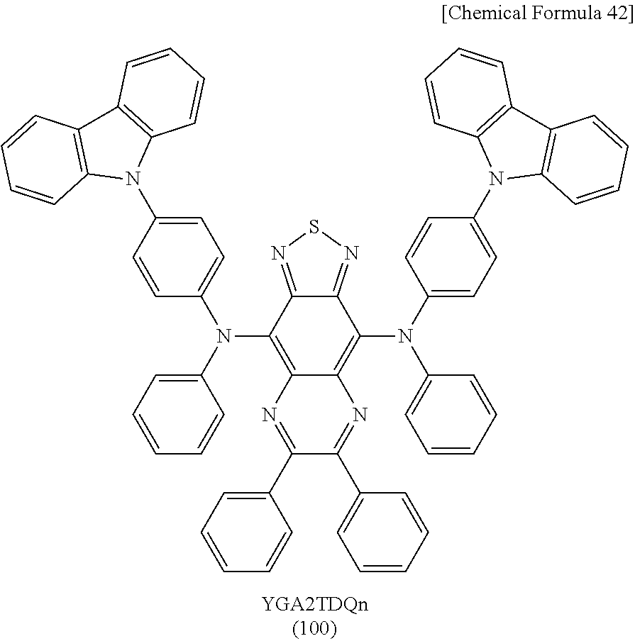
C1=C(N2C3=C(C4=C2C=CC=C4)C=CC=C3)C=CC(N(C2=CC=CC=C2)C2=C3C(=C(N(C4=CC=C(N5C6=C(C7=C5C=CC=C7)C=CC=C6)C=C4)C4=CC=CC=C4)C4=NSN=C24)N=C(C2=CC=CC=C2)C(C2=CC=CC=C2)=N3)=C1
